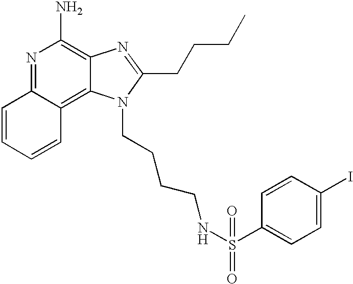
N1=C2C(=C3C(=C1N)N=C(CCCC)N3CCCCNS(C1=CC=C(I)C=C1)(=O)=O)C=CC=C2
